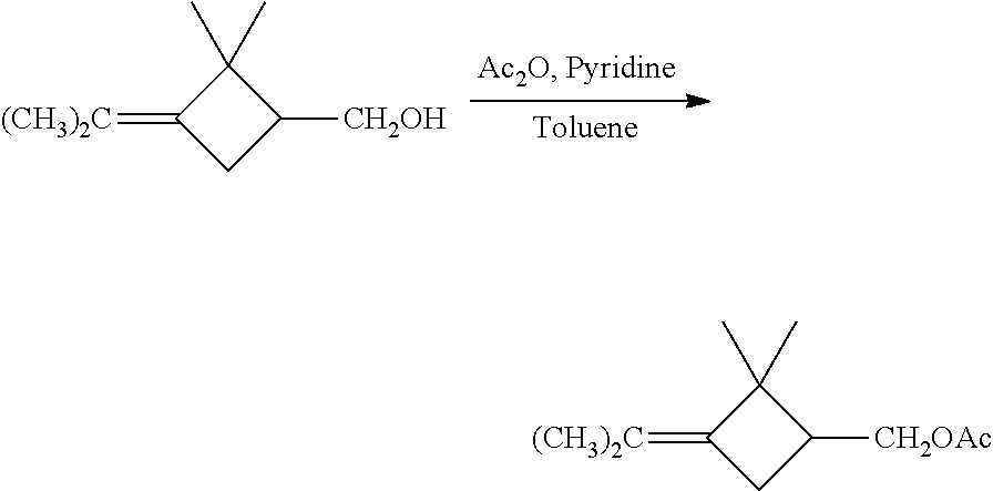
C1(=[(CH3)2C])CC([CH2OH])C1(C)C.C1(=[(CH3)2C])CC([CH2OAc])C1(C)C
